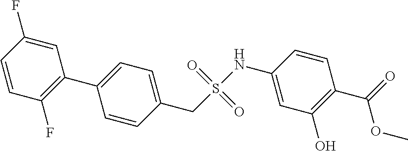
C1=CC(F)=C(C2=CC=C(CS(=O)(=O)NC3=CC(O)=C(C(OC)=O)C=C3)C=C2)C=C1F
